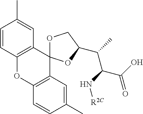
C1=CC(C)=CC2=C1OC1=C(C=C(C)C=C1)C21OCC(C(C(C(=O)O)N[R2C])C)O1
